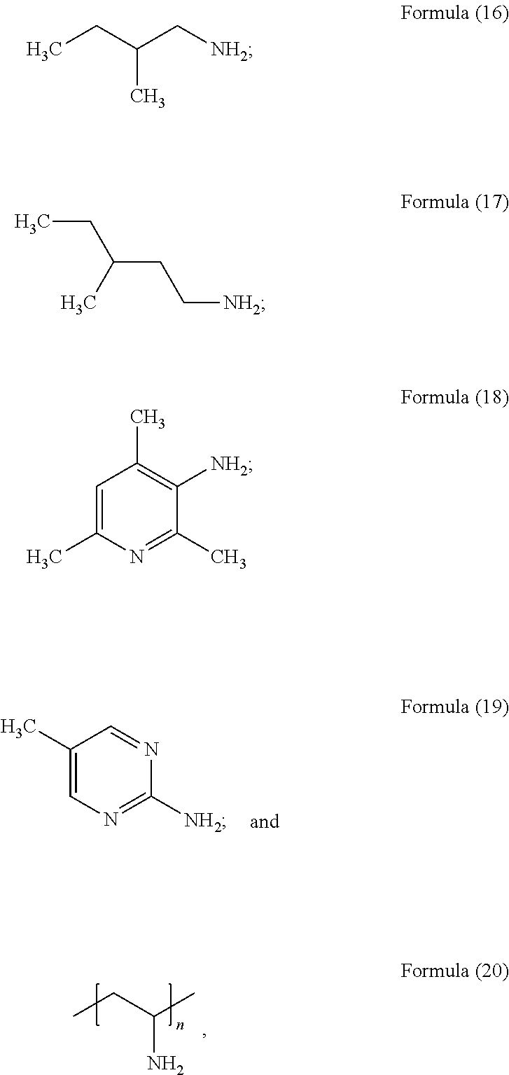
C1(C)=CN=C([NH2])N=C1.C(C(N)C)C.CCC(C[NH2])C.CCC(CC[NH2])C.C1=C(C)N=C(C)C([NH2])=C1C
